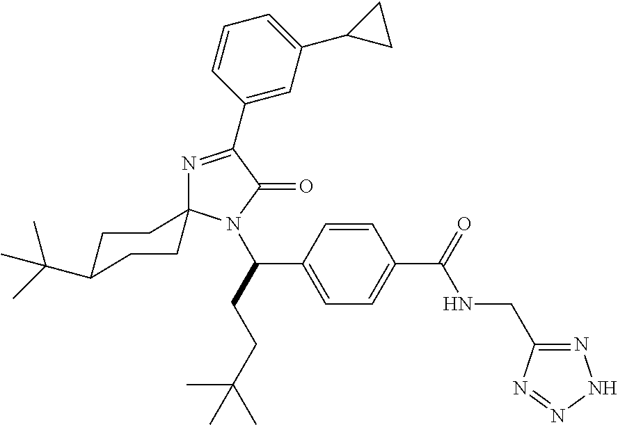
N1=C(C2=CC(C3CC3)=CC=C2)C(=O)N(C(C2=CC=C(C(NCC3=NNN=N3)=O)C=C2)CCC(C)(C)C)C12CCC(C(C)(C)C)CC2
